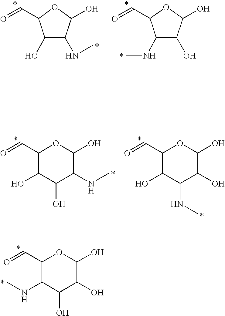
C1(O)C(NC)C(O)OC1C=O.C1(NC)C(O)C(O)OC1C=O.C1(C=O)C(O)C(O)C(NC)C(O)O1.C1(C=O)C(O)C(NC)C(O)C(O)O1.C1(C=O)OC(O)C(O)C(O)C1NC
